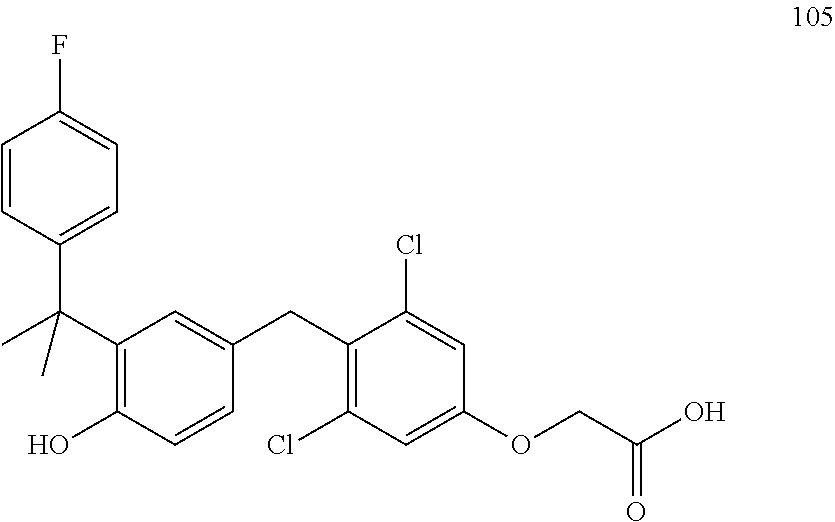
C1=CC(C(C)(C2=C(O)C=CC(CC3=C(Cl)C=C(OCC(O)=O)C=C3Cl)=C2)C)=CC=C1F
